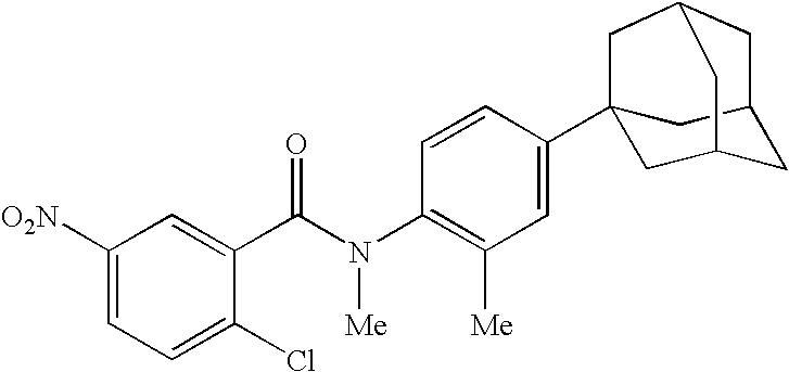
C1([O2N])=CC=C(Cl)C(C(N(C2=C([Me])C=C(C34CC5CC(C3)CC(C4)C5)C=C2)[Me])=O)=C1
